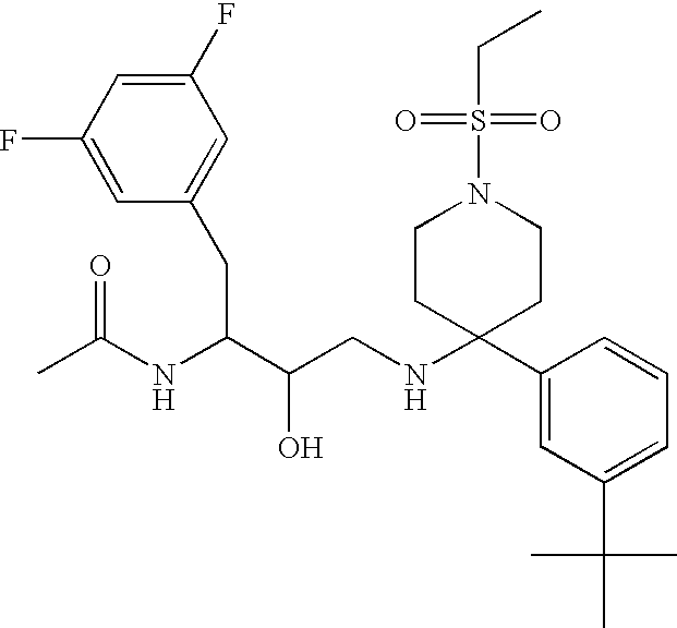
C1(F)=CC(F)=CC(CC(C(CNC2(C3=CC(C(C)(C)C)=CC=C3)CCN(S(=O)(CC)=O)CC2)O)NC(C)=O)=C1
